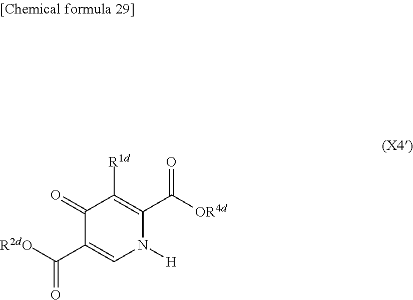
[R2dO]C(C1=CN([H])C(C(=O)[OR4d])=C([R1d])C1=O)=O
